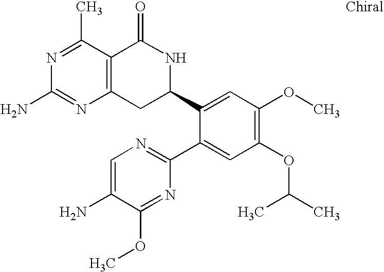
N1=C(C)C2=C(N=C1N)CC(C1=CC(OC)=C(OC(C)C)C=C1C1=NC=C(N)C(OC)=N1)NC2=O
